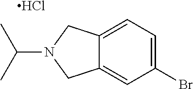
C1(Br)=CC=C2C(=C1)CN(C(C)C)C2.Cl
